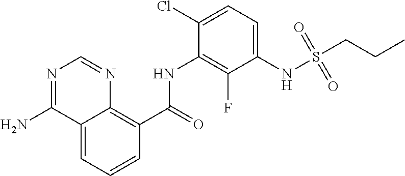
C1=CC=C2C(=C1C(NC1=C(F)C(NS(CCC)(=O)=O)=CC=C1Cl)=O)N=CN=C2N
